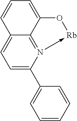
C1=C(C2=CC=CC=C2)N2->[Rb]OC3=CC=CC(=C1)C=23
